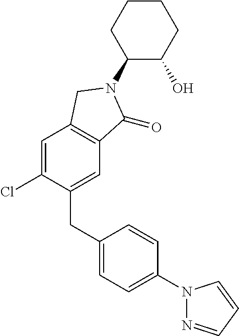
C1=C(Cl)C(CC2=CC=C(N3N=CC=C3)C=C2)=CC2=C1CN(C1C(O)CCCC1)C2=O
